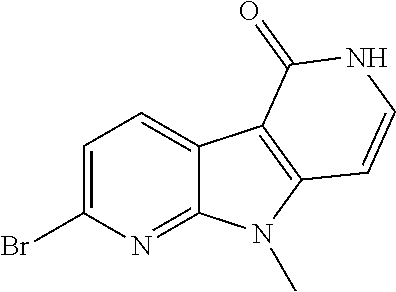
C1=C(Br)N=C2C(=C1)C1=C(N2C)C=CNC1=O
